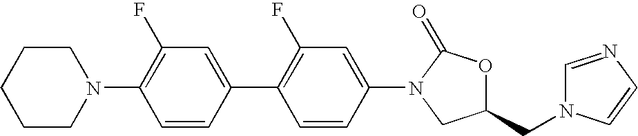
N1(C2=C(F)C=C(C3=C(F)C=C(N4C(=O)OC(CN5C=NC=C5)C4)C=C3)C=C2)CCCCC1
